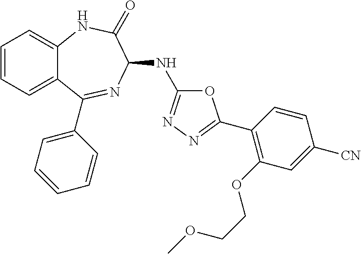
C1(C2=NN=C(NC3N=C(C4=CC=CC=C4)C4=CC=CC=C4NC3=O)O2)=C(OCCOC)C=C([CN])C=C1
